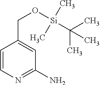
C1=CN=C(N)C=C1CO[Si](C(C)(C)C)(C)C
